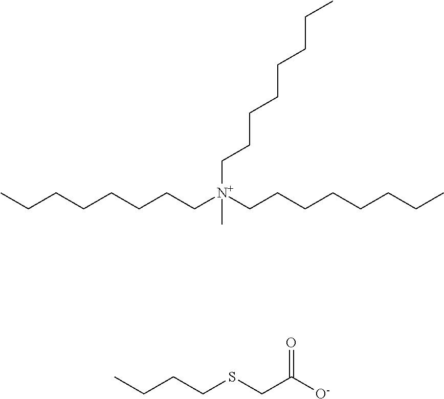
C(CCCCCC[N+](CCCCCCCC)(CCCCCCCC)C)C.C(CCSCC([O-])=O)C
